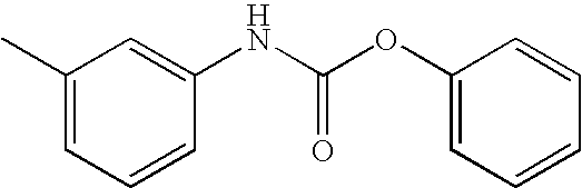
C1=CC(NC(OC2=CC=CC=C2)=O)=CC(C)=C1
